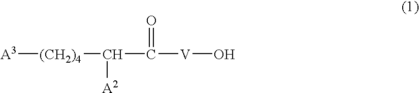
[A3][(CH2)4]C(C([V]O)=O)[A2]
